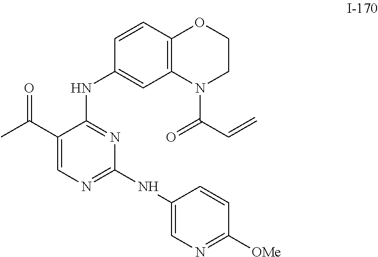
C1(C(C)=O)=CN=C(NC2=CN=C([OMe])C=C2)N=C1NC1=CC2=C(C=C1)OCCN2C(C=C)=O
